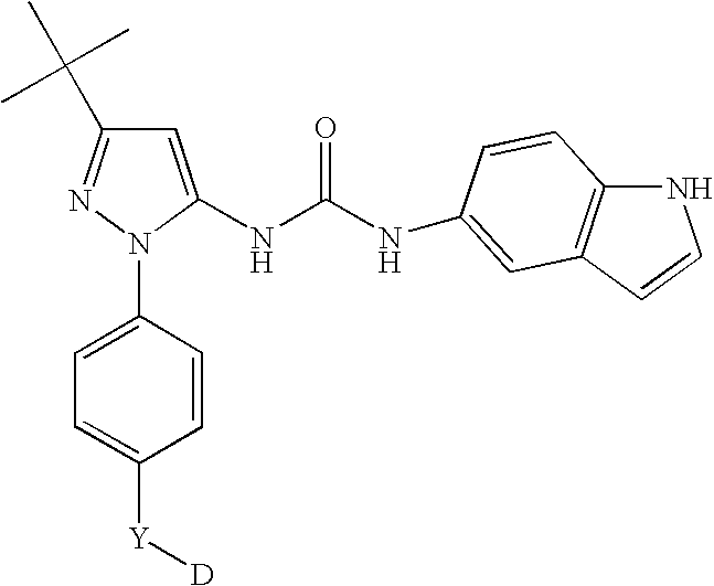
C1=C(NC(NC2=CC3=C(NC=C3)C=C2)=O)N(C2=CC=C([Y][D])C=C2)N=C1C(C)(C)C
